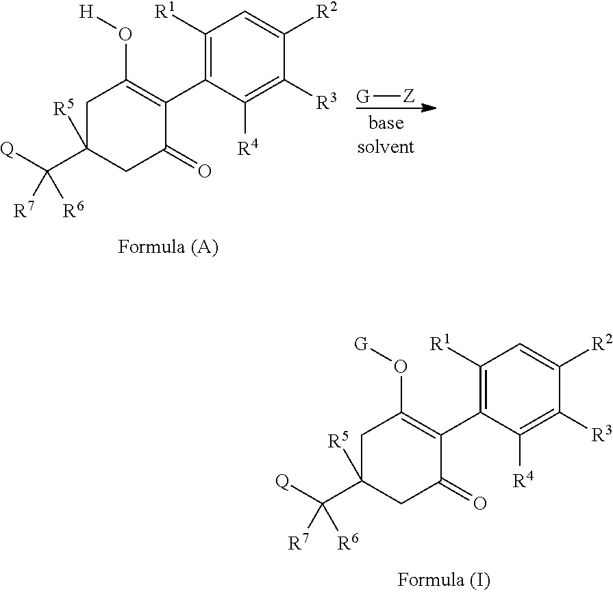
C1([R1])=C(C2=C(O[G])CC(C([Q])([R6])[R7])([R5])CC2=O)C([R4])=C([R3])C([R2])=C1.[G][Z].C1([R1])=C(C2=C(O[H])CC(C([Q])([R6])[R7])([R5])CC2=O)C([R4])=C([R3])C([R2])=C1
